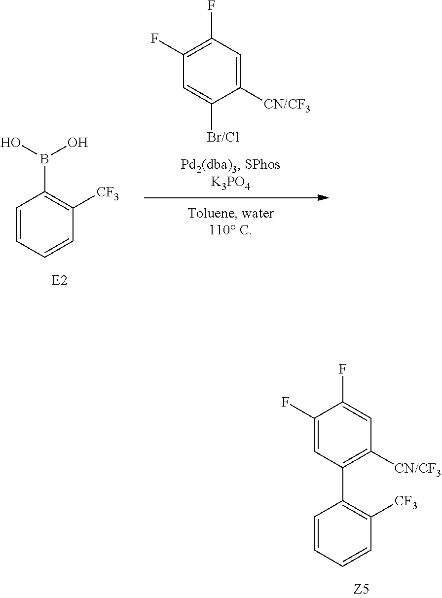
C1=CC=CC([CF3])=C1C1=C([CN/CF3])C=C(F)C(F)=C1.C1=C([Br/Cl])C([CN/CF3])=CC(F)=C1F.C1=CC=CC([CF3])=C1B(O)O
